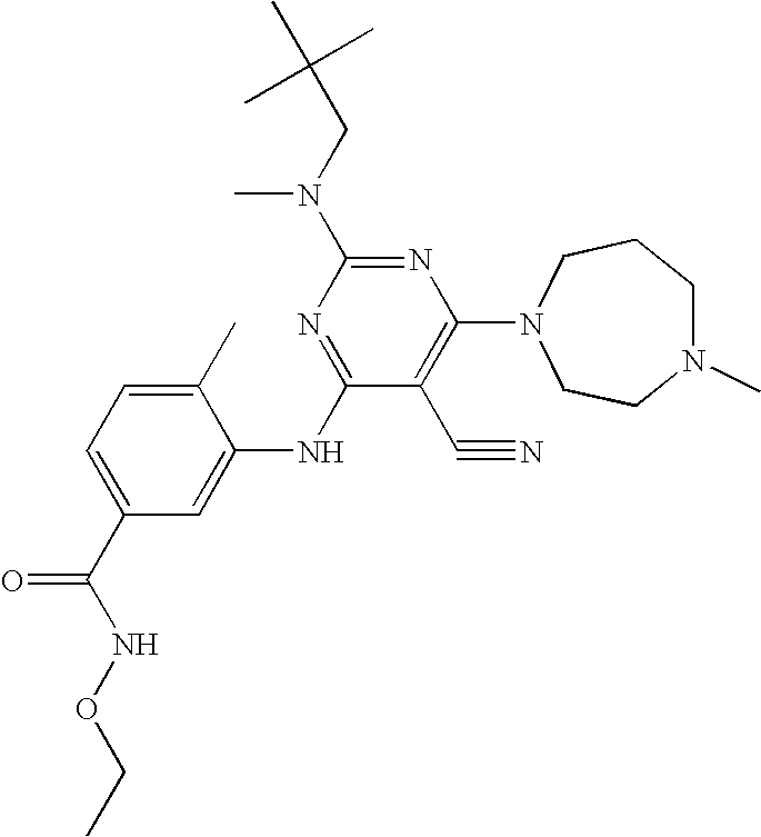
C1(C)=CC=C(C(NOCC)=O)C=C1NC1=NC(N(CC(C)(C)C)C)=NC(N2CCN(C)CCC2)=C1C#N
